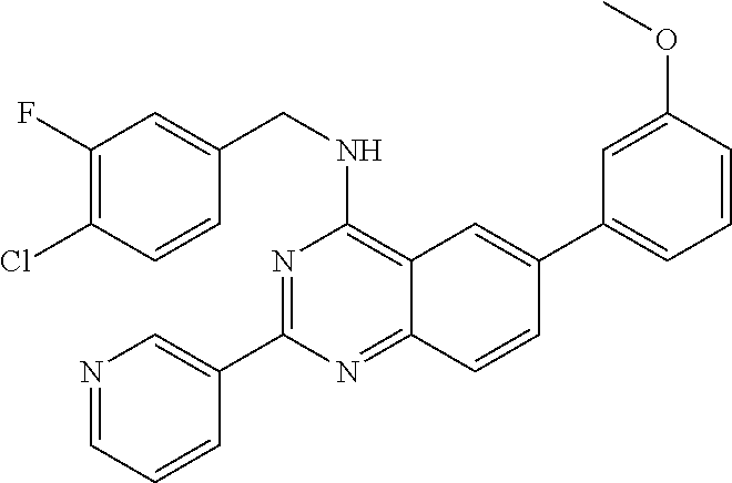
N1=C(C2=CN=CC=C2)N=C2C(=C1NCC1=CC(F)=C(Cl)C=C1)C=C(C1=CC=CC(OC)=C1)C=C2
